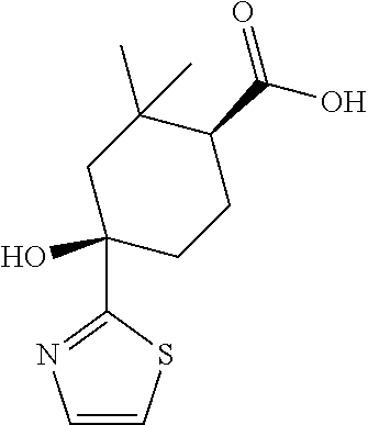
C1(C2=NC=CS2)(O)CCC(C(=O)O)C(C)(C)C1
